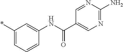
C1(*)=CC=CC(NC(=O)C2=CN=C(N)N=C2)=C1
